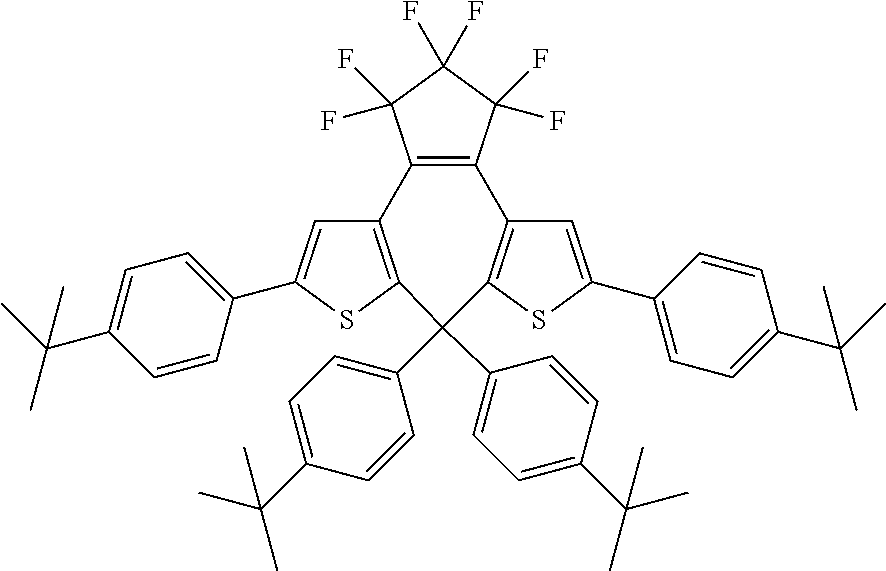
C12=C(SC(C3=CC=C(C(C)(C)C)C=C3)=C1)C(C1=CC=C(C(C)(C)C)C=C1)(C1=CC=C(C(C)(C)C)C=C1)C1=C(C=C(C3=CC=C(C(C)(C)C)C=C3)S1)C1=C2C(F)(F)C(F)(F)C1(F)F
